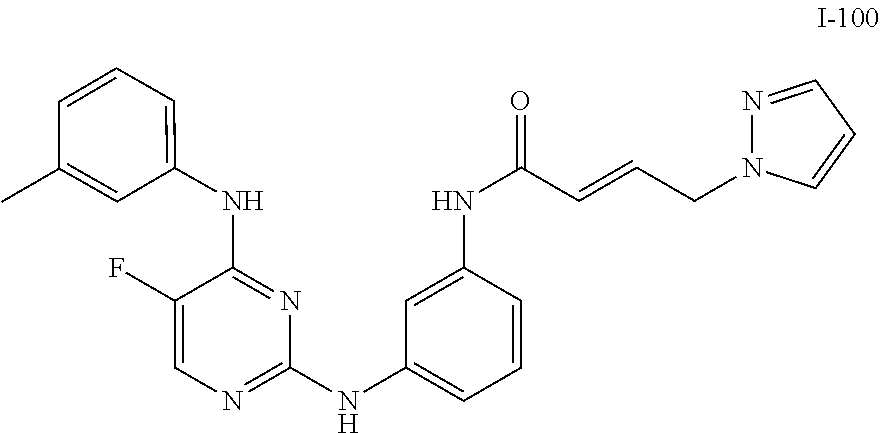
C1=CC(C)=CC(NC2=NC(NC3=CC=CC(NC(C=CCN4N=CC=C4)=O)=C3)=NC=C2F)=C1
